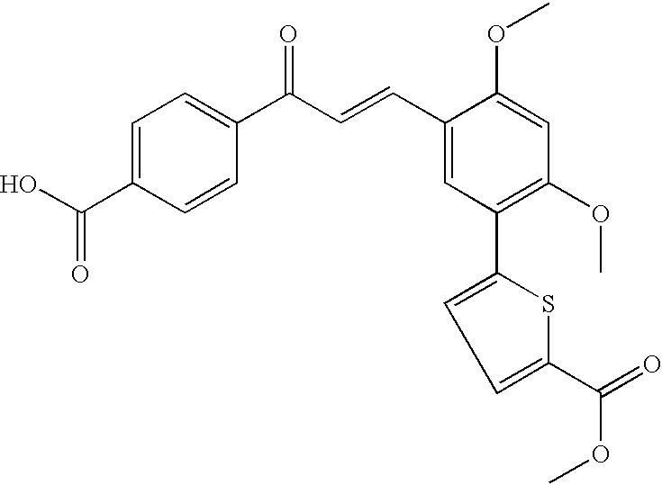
C1=C(C(O)=O)C=CC(C(=O)C=CC2=CC(C3=CC=C(C(=O)OC)S3)=C(OC)C=C2OC)=C1
